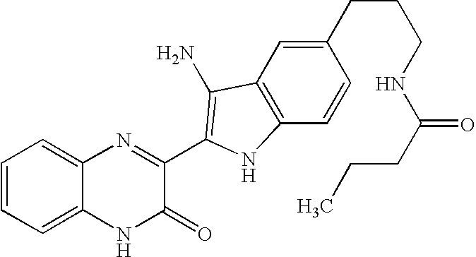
C1=C2C(=CC=C1)N=C(C1=C(N)C3=C(C=CC(CCCNC(CCC)=O)=C3)N1)C(=O)N2
